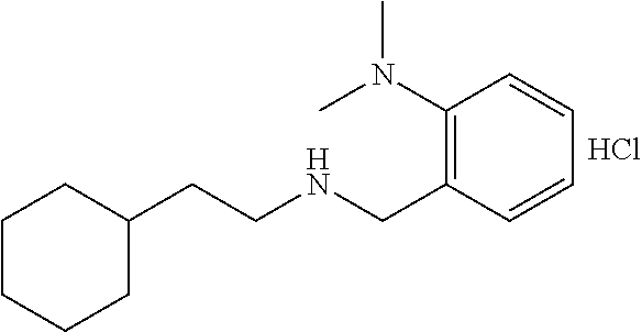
Cl.C1C(CCNCC2=C(N(C)C)C=CC=C2)CCCC1
